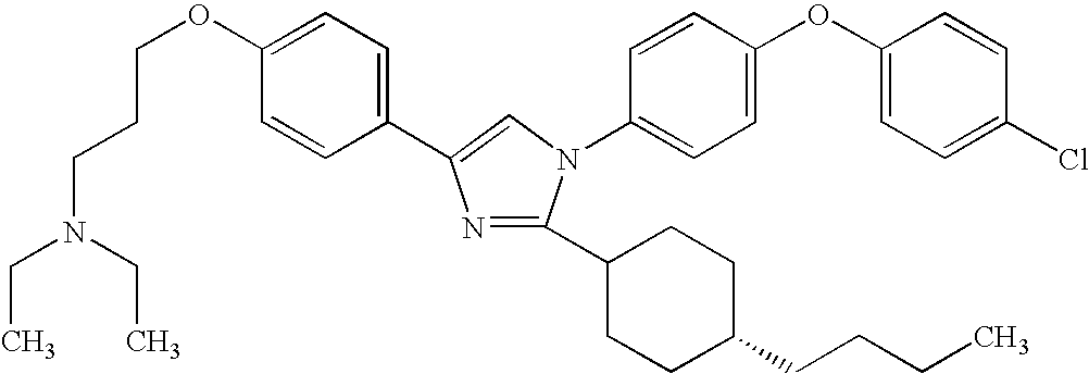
C1=C(OCCCN(CC)CC)C=CC(C2=CN(C3=CC=C(OC4=CC=C(Cl)C=C4)C=C3)C(C3CCC(CCCC)CC3)=N2)=C1
